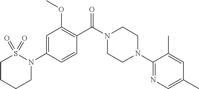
C1=C(N2S(=O)(=O)CCCC2)C=CC(C(N2CCN(C3=NC=C(C)C=C3C)CC2)=O)=C1OC
